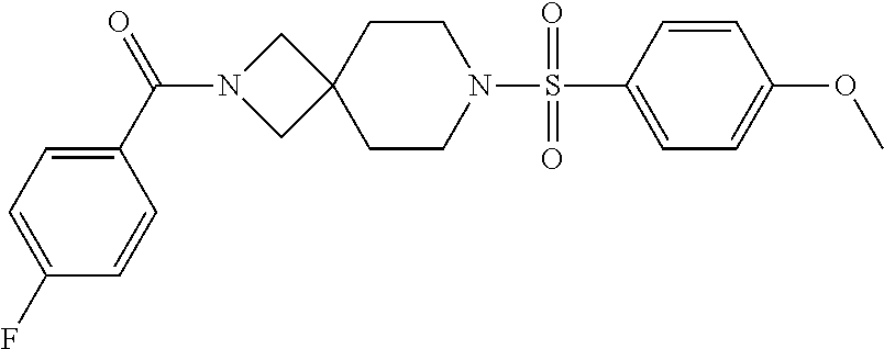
C(N1CC2(C1)CCN(S(C1=CC=C(OC)C=C1)(=O)=O)CC2)(C1=CC=C(F)C=C1)=O
